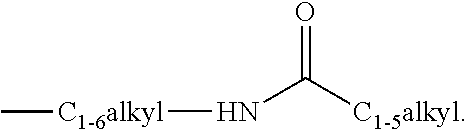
O=C([C1-5alkyl])N[C1-6alkyl]C
